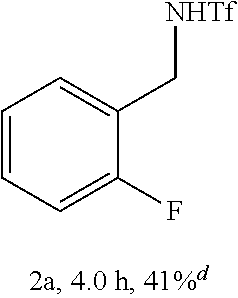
C1=C(F)C(C[NHTf])=CC=C1
